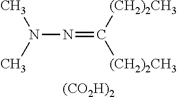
N(N(C)C)=C([(CH2)2CH3])[(CH2)2CH3].[(CO2H)2]
